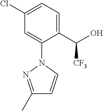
C1(Cl)=CC=C(C(O)[CF3])C(N2C=CC(C)=N2)=C1
